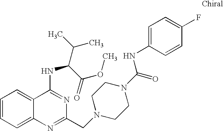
C1=CC=C2C(=C1)C(NC(C(C)C)C(=O)OC)=NC(CN1CCN(C(=O)NC3=CC=C(F)C=C3)CC1)=N2
